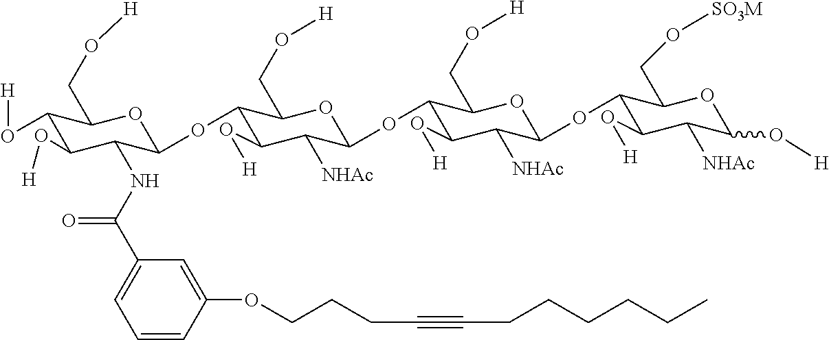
C1(O[H])C(O[H])C(NC(C2=CC=CC(OCCCC#CCCCCCC)=C2)=O)C(OC2C(O[H])C([NHAc])C(OC3C(O[H])C([NHAc])C(OC4C(O[H])C([NHAc])C(O[H])OC4CO[SO3M])OC3CO[H])OC2CO[H])OC1CO[H]
